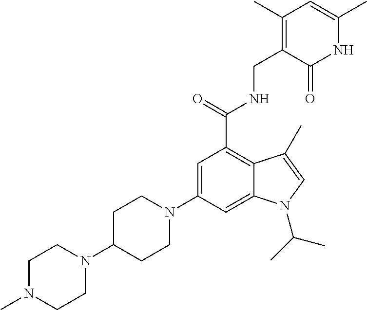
C1=C(N2CCC(N3CCN(C)CC3)CC2)C=C2C(=C1C(NCC1=C(C)C=C(C)NC1=O)=O)C(C)=CN2C(C)C
